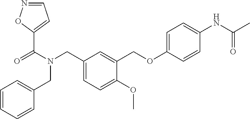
C1=C(OC)C(COC2=CC=C(NC(C)=O)C=C2)=CC(CN(C(=O)C2=CC=NO2)CC2=CC=CC=C2)=C1
